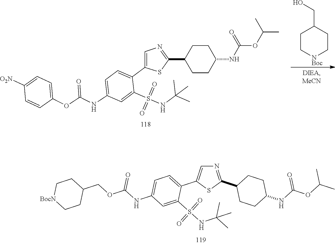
C1(OC(NC2=CC=C(C3=CN=C(C4CCC(NC(OC(C)C)=O)CC4)S3)C(S(NC(C)(C)C)(=O)=O)=C2)=O)=CC=C([O2N])C=C1.C1C[NBoc]CCC1CO.N1=C(C2CCC(NC(OC(C)C)=O)CC2)SC(C2=CC=C(NC(OCC3CC[BocN]CC3)=O)C=C2S(NC(C)(C)C)(=O)=O)=C1
